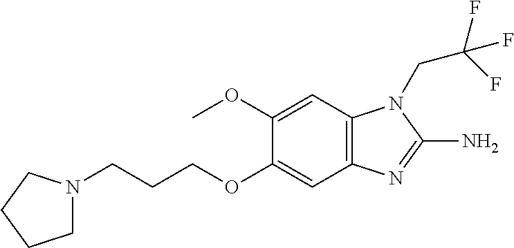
C1(OC)=CC2=C(C=C1OCCCN1CCCC1)N=C(N)N2CC(F)(F)F
